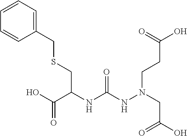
C1=CC=C(CSCC(C(=O)O)NC(=O)NN(CCC(=O)O)CC(=O)O)C=C1
